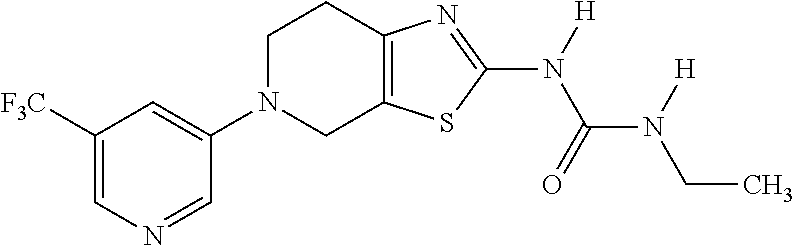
C1([F3C])=CN=CC(N2CC3=C(CC2)N=C(N([H])C(=O)N([H])CC)S3)=C1
